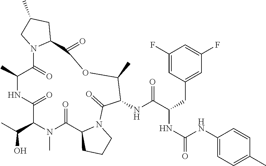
N1(C)C(C(O)C)C(=O)NC(C)C(=O)N2C(CC(C)C2)C(=O)OC(C)C(NC(C(CC2=CC(F)=CC(F)=C2)NC(=O)NC2=CC=C(C)C=C2)=O)C(=O)N2C(C1=O)CCC2
